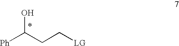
[Ph]C(CC[LG])O
